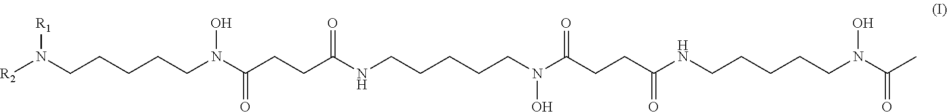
[R2]N(CCCCCN(C(CCC(=O)NCCCCCN(C(CCC(=O)NCCCCCN(O)C(=O)C)=O)O)=O)O)[R1]
